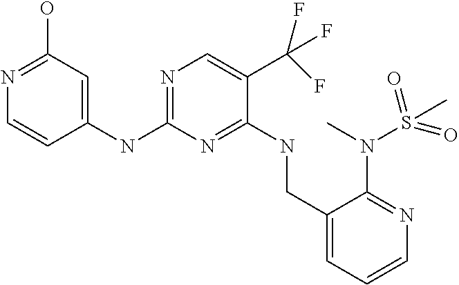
N(C1=NC=C(C(F)(F)F)C(NCC2=CC=CN=C2N(S(C)(=O)=O)C)=N1)C1=CC(O)=NC=C1
